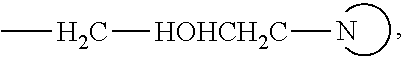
CC[HOHCH2C]N
